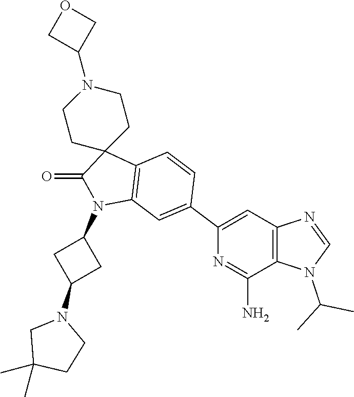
O1CC(N2CCC3(CC2)C(=O)N(C2CC(N4CC(C)(C)CC4)C2)C2=C3C=CC(C3=CC4=C(C(N)=N3)N(C(C)C)C=N4)=C2)C1
